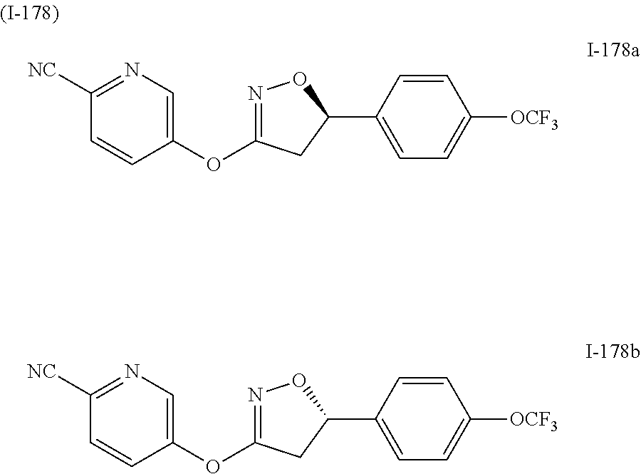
C1=CC(C2ON=C(OC3=CN=C([NC])C=C3)C2)=CC=C1[OCF3].C1=CC(C2ON=C(OC3=CN=C([NC])C=C3)C2)=CC=C1[OCF3]
